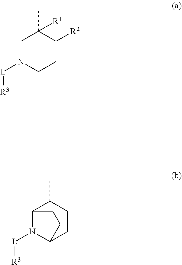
C1N([L][R3])CCC([R2])C1(C)[R1].C12N([L][R3])C(CCC1C)CC2
